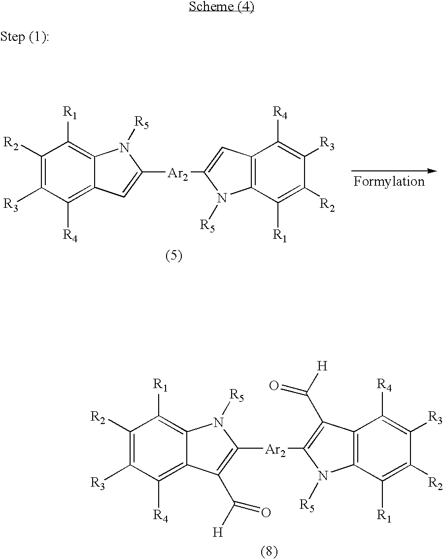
C1([R2])=C([R3])C([R4])=C2C(=C1[R1])N([R5])C([Ar2]C1=C(C([H])=O)C3=C(C([R1])=C([R2])C([R3])=C3[R4])N1[R5])=C2C([H])=O.C1([R2])=C([R3])C([R4])=C2C(=C1[R1])N([R5])C([Ar2]C1=CC3=C(C([R1])=C([R2])C([R3])=C3[R4])N1[R5])=C2
